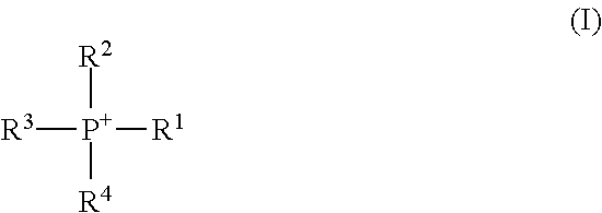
[R3][P+]([R1])([R2])[R4]
